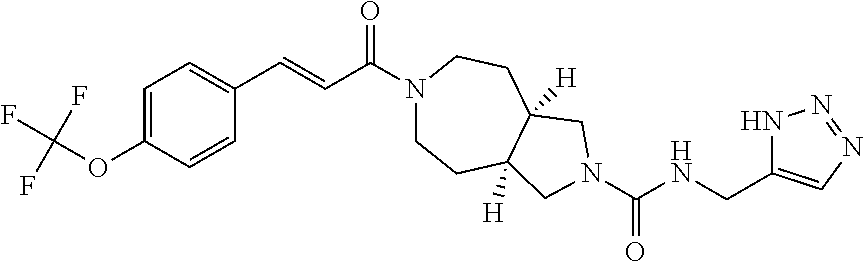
C1=C(OC(F)(F)F)C=CC(C=CC(N2CCC3([H])C([H])(CC2)CN(C(=O)NCC2=CN=NN2)C3)=O)=C1
